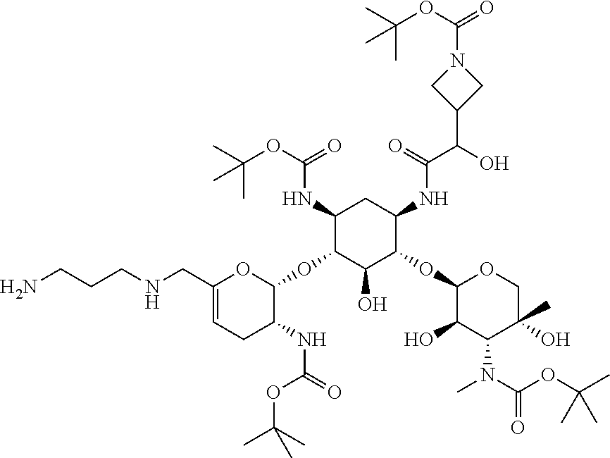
C1(CNCCCN)=CCC(NC(=O)OC(C)(C)C)C(OC2C(O)C(OC3C(O)C(N(C)C(OC(C)(C)C)=O)C(O)(C)CO3)C(NC(C(O)C3CN(C(OC(C)(C)C)=O)C3)=O)CC2NC(OC(C)(C)C)=O)O1
